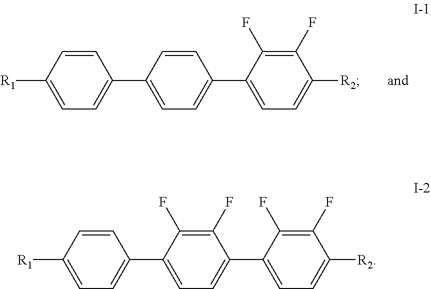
C1=CC([R1])=CC=C1C1=CC=C(C2=CC=C([R2])C(F)=C2F)C=C1.C1=CC([R1])=CC=C1C1=CC=C(C2=CC=C([R2])C(F)=C2F)C(F)=C1F
